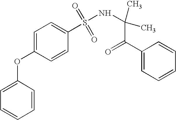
C1=C(OC2=CC=C(S(NC(C(C3=CC=CC=C3)=O)(C)C)(=O)=O)C=C2)C=CC=C1
